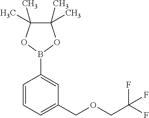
B1(C2=CC(COCC(F)(F)F)=CC=C2)OC(C)(C)C(C)(C)O1
